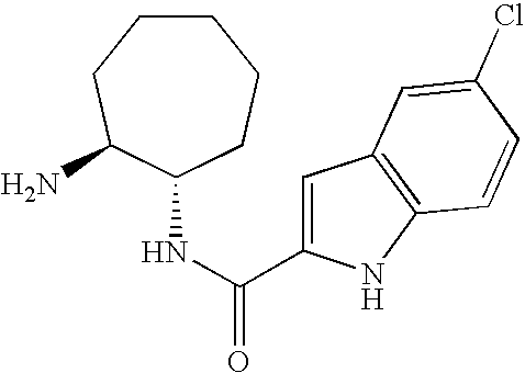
C1CCC(N)C(NC(=O)C2=CC3=C(N2)C=CC(Cl)=C3)CC1
